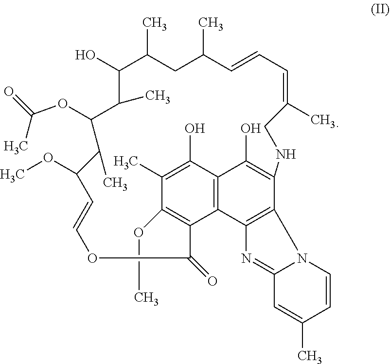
C1(C)=C(O)C2=C3C(=C1OCC)C(=O)CCOC=CC(OC)C(C)C(OC(C)=O)C(C)C(O)C(C)CC(C)C=CC=C(C)CNC(=C2O)C1=C3N=C2N1C=CC(C)=C2
